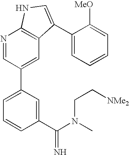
C1(C(N(CC[NMe2])C)=N)=CC(C2=CC3=C(N=C2)NC=C3C2=CC=CC=C2[MeO])=CC=C1
